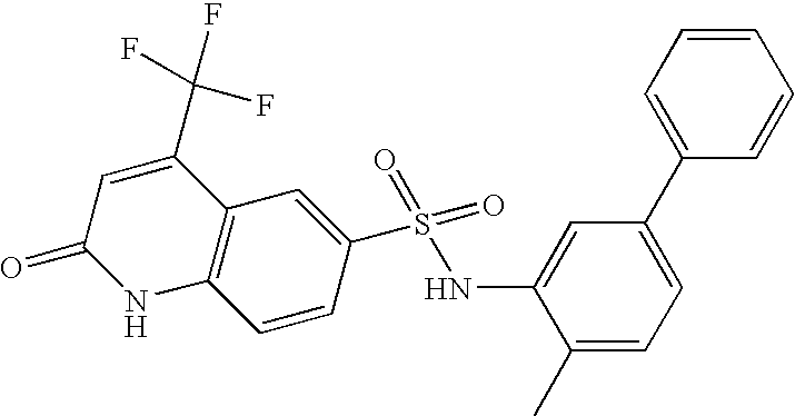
C12=C(C=C(S(=O)(=O)NC3=CC(C4=CC=CC=C4)=CC=C3C)C=C1)C(C(F)(F)F)=CC(=O)N2
